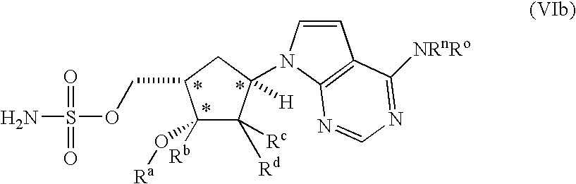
C1([Rb])(O[Ra])C([Rc])([Rd])C(N2C=CC3=C2N=CN=C3[NRnRo])([H])CC1COS(N)(=O)=O
